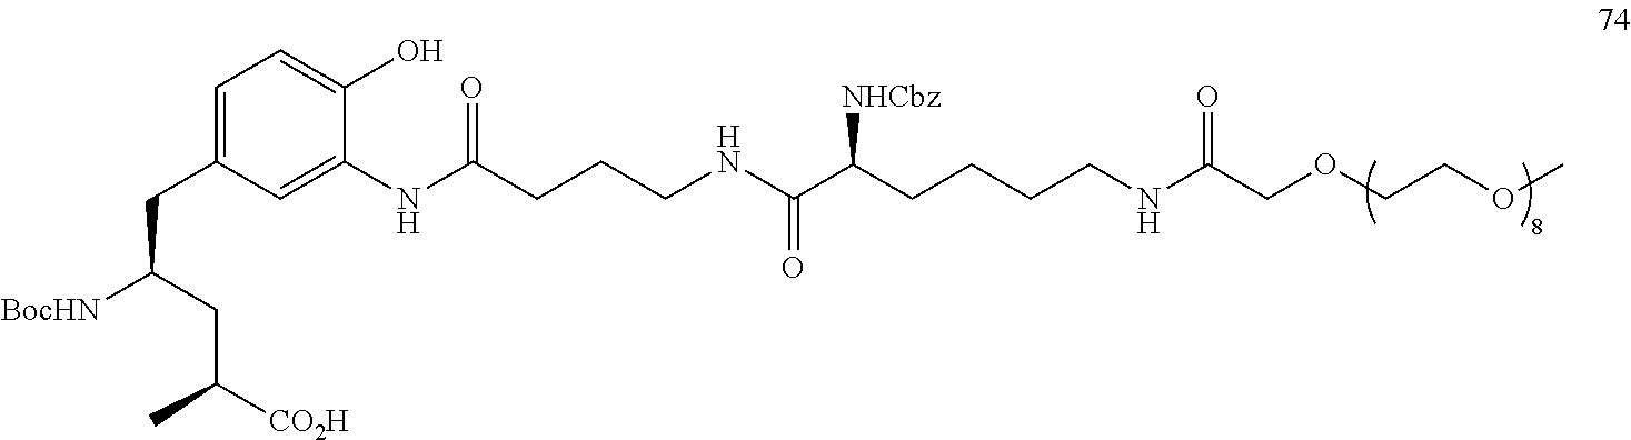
C(OCCOC)C(NCCCCC(C(=O)NCCCC(NC1=CC(CC([BocHN])CC([CO2H])C)=CC=C1O)=O)[NHCbz])=O
